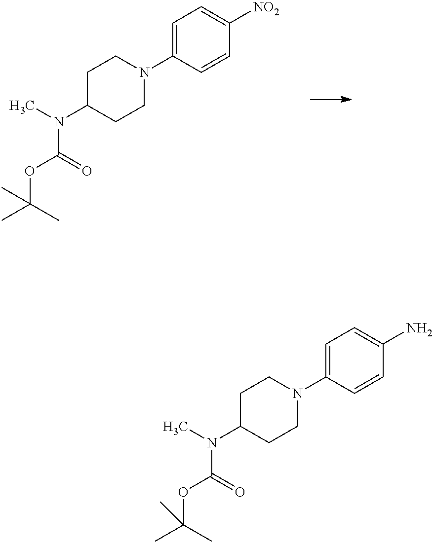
C1C(N(C(OC(C)(C)C)=O)C)CCN(C2=CC=C([NO2])C=C2)C1.C1C(N(C(OC(C)(C)C)=O)C)CCN(C2=CC=C(N)C=C2)C1
